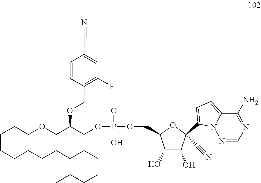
C1=C(C2(C#N)C(O)C(O)C(COP(OCC(OCC3=C(F)C=C(C#N)C=C3)COCCCCCCCCCCCCCCC)(O)=O)O2)N2C(=C1)C(N)=NC=N2
